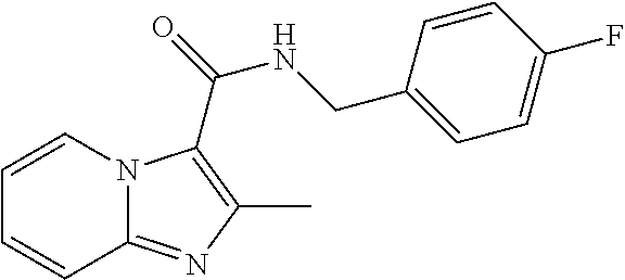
N12C(=NC(C)=C1C(=O)NCC1=CC=C(F)C=C1)C=CC=C2
